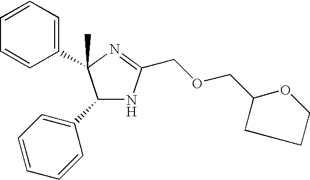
C1(C2=CC=CC=C2)NC(COCC2CCCO2)=NC1(C1=CC=CC=C1)C
